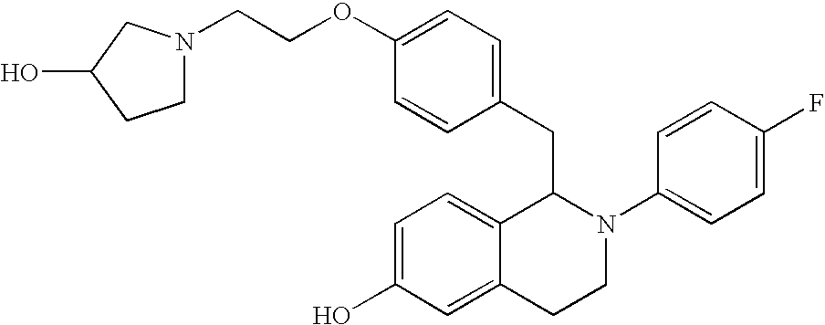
O(C1=CC=C(CC2C3=CC=C(O)C=C3CCN2C2=CC=C(F)C=C2)C=C1)CCN1CCC(O)C1
